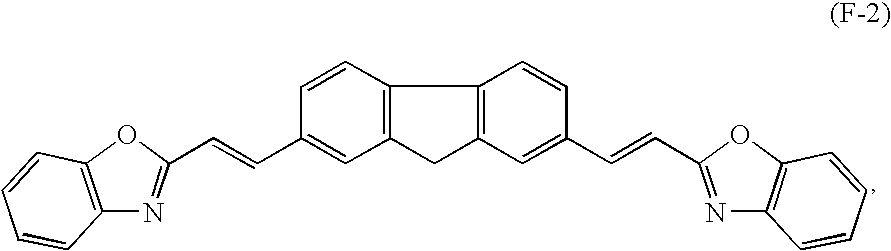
C(=CC1=CC2=C(C=C1)C1=C(C=C(C=CC3=NC4=C(O3)C=CC=C4)C=C1)C2)C1=NC2=C(O1)C=CC=C2
